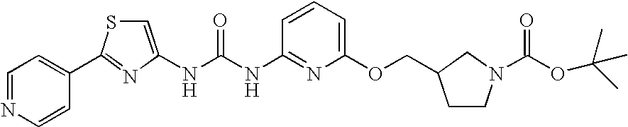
N(C(NC1=NC(OCC2CCN(C(OC(C)(C)C)=O)C2)=CC=C1)=O)C1=CSC(C2=CC=NC=C2)=N1
